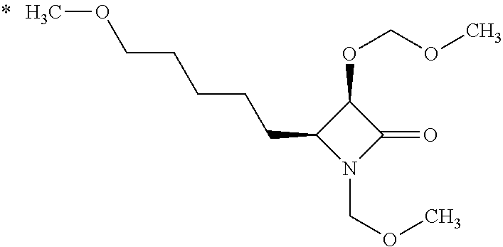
C1(OCOC)C(CCCCCOC)N(COC)C1=O
